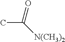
O=C([N(CH3)2])C
